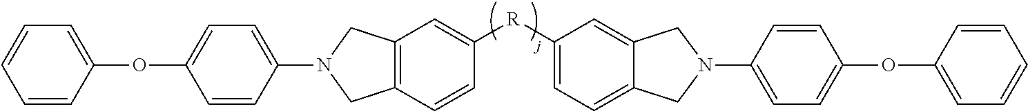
C1=CC(OC2=CC=C(N3CC4=C(C3)C=C([R]C3=CC=C5C(=C3)CN(C3=CC=C(OC6=CC=CC=C6)C=C3)C5)C=C4)C=C2)=CC=C1
